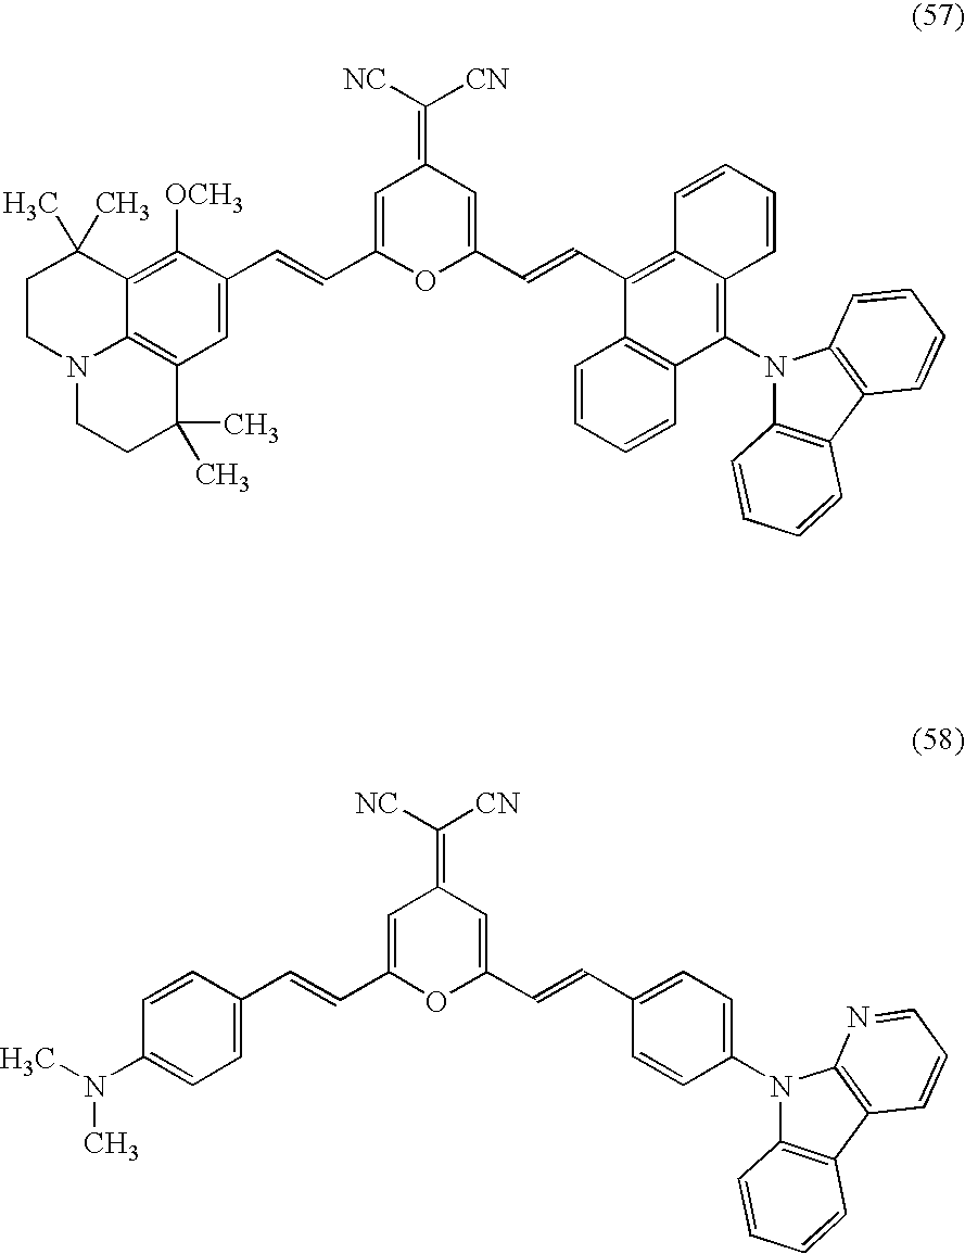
C1=C(C=CC2=CC(=C([NC])[CN])C=C(C=CC3=C4C(=C(N5C6=C(C7=C5C=CC=C7)C=CC=C6)C5=C3C=CC=C5)C=CC=C4)O2)C([OCH3])=C2C3=C1C(C)(C)CCN3CCC2(C)C.C1=C(C=CC2=CC(=C([NC])[CN])C=C(C=CC3=CC=C(N4C5=C(C6=C4N=CC=C6)C=CC=C5)C=C3)O2)C=CC(N(C)C)=C1
